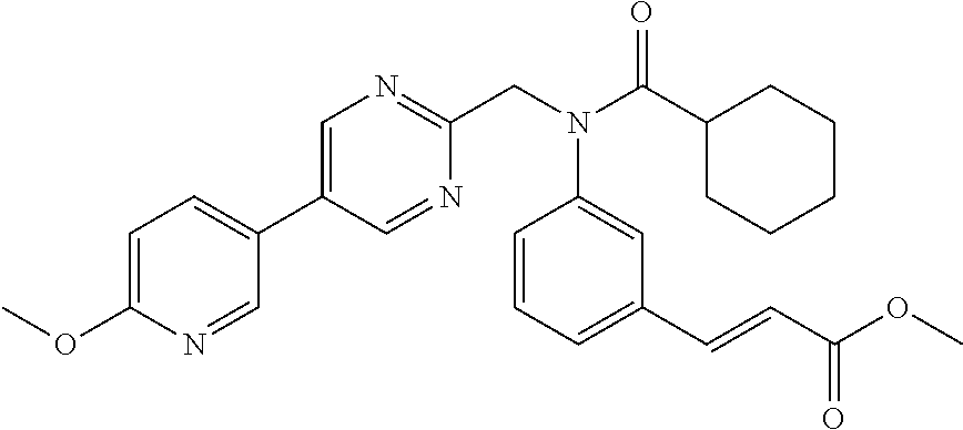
C1=C(OC)N=CC(C2=CN=C(CN(C(C3CCCCC3)=O)C3=CC(C=CC(OC)=O)=CC=C3)N=C2)=C1
